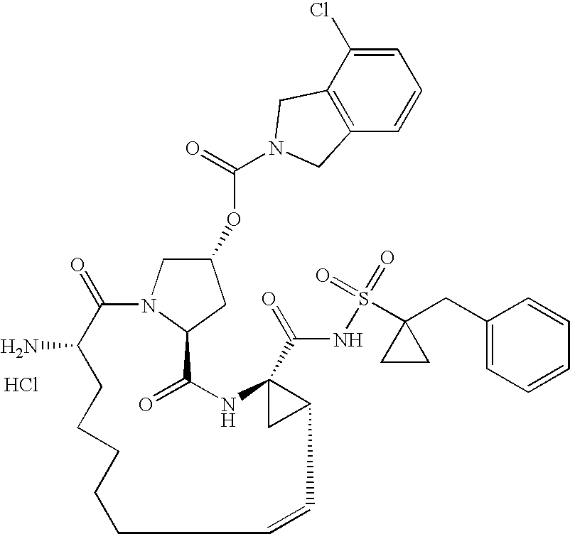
O(C1CN2C(C1)C(=O)NC1(C(=O)NS(=O)(C3(CC4=CC=CC=C4)CC3)=O)CC1C=CCCCCCC(N)C2=O)C(=O)N1CC2=C(C=CC=C2Cl)C1.Cl
